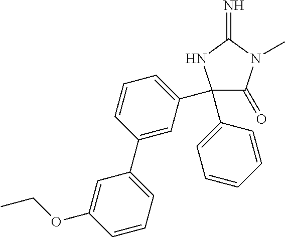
N1C(=N)N(C)C(=O)C1(C1=CC=CC(C2=CC=CC(OCC)=C2)=C1)C1=CC=CC=C1
